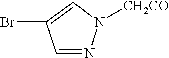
C1=NN([CH2CO])C=C1Br
